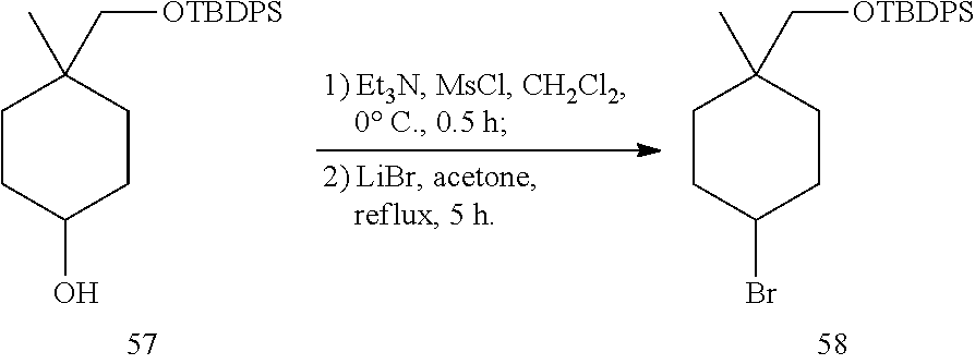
C1CC(O)CCC1(C)C[OTBDPS].C1CC(Br)CCC1(C)C[OTBDPS]
